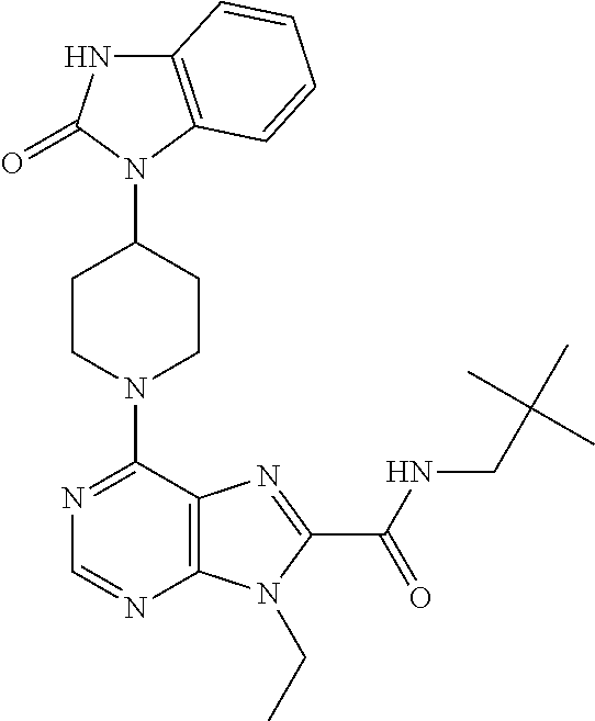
C12=C(C=CC=C1)N(C1CCN(C3=NC=NC4=C3N=C(C(NCC(C)(C)C)=O)N4CC)CC1)C(=O)N2
